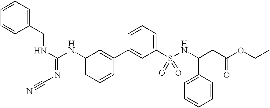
C1(C2=CC(NC(NCC3=CC=CC=C3)=NC#N)=CC=C2)=CC(S(NC(CC(OCC)=O)C2=CC=CC=C2)(=O)=O)=CC=C1
